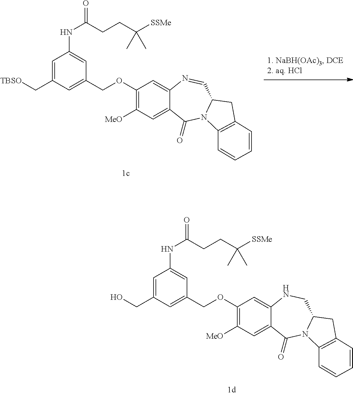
OCC1=CC(NC(=O)CCC([SSMe])(C)C)=CC(COC2=C([MeO])C=C3C(=C2)NCC2N(C3=O)C3=C(C2)C=CC=C3)=C1.[TBSO]CC1=CC(NC(=O)CCC([SSMe])(C)C)=CC(COC2=C([MeO])C=C3C(=C2)N=CC2N(C3=O)C3=C(C2)C=CC=C3)=C1
